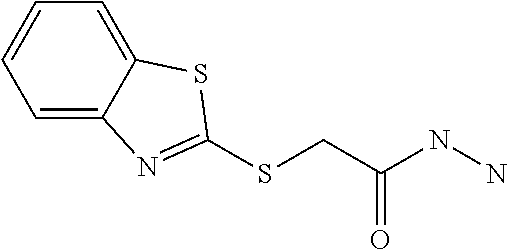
C1=C2C(=CC=C1)N=C(SCC(NN)=O)S2
